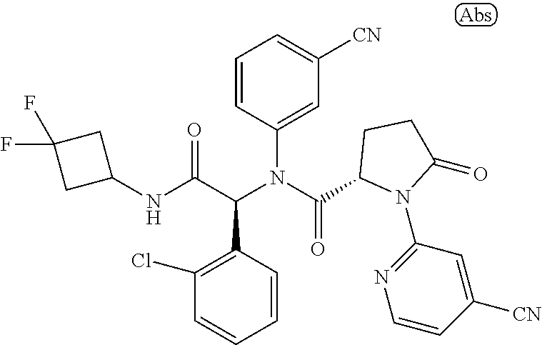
C1=CC(C(C(NC2CC(F)(F)C2)=O)N(C(=O)C2N(C3=NC=CC([CN])=C3)C(=O)CC2)C2=CC([CN])=CC=C2)=C(Cl)C=C1
